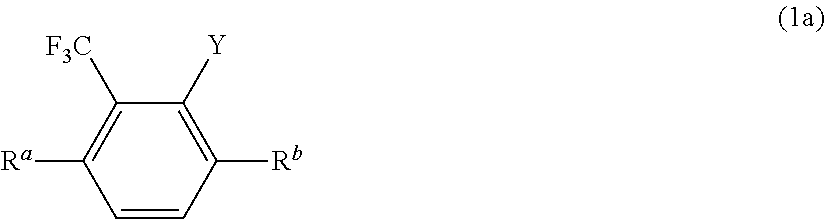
C1=CC([Rb])=C([Y])C([F3C])=C1[Ra]
